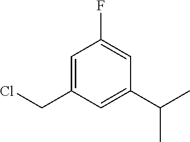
C1=C(CCl)C=C(C(C)C)C=C1F
